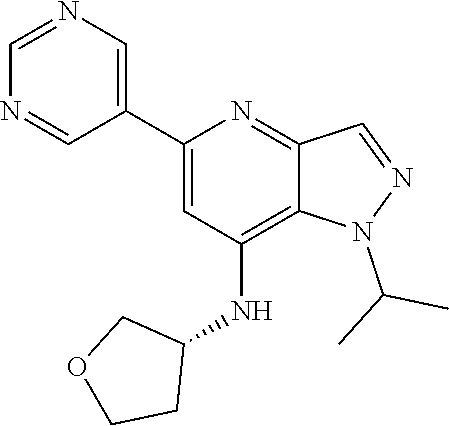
CC(N1N=CC2=NC(C3=CN=CN=C3)=CC(NC3CCOC3)=C12)C
